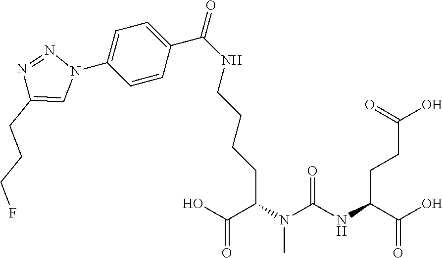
OC(C(N(C(NC(C(O)=O)CCC(O)=O)=O)C)CCCCNC(C1=CC=C(N2N=NC(CCCF)=C2)C=C1)=O)=O
